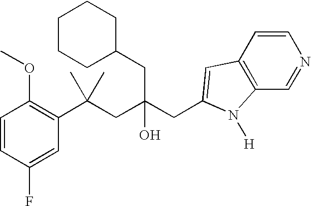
C1=CC(F)=CC(C(CC(CC2=CC3=C(C=NC=C3)N2[H])(CC2CCCCC2)O)(C)C)=C1OC
